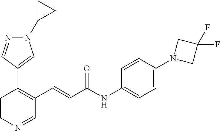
C1=CN=CC(C=CC(NC2=CC=C(N3CC(F)(F)C3)C=C2)=O)=C1C1=CN(C2CC2)N=C1
